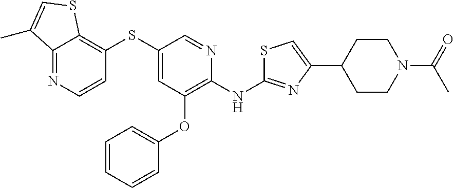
C12=NC=CC(SC3=CC(OC4=CC=CC=C4)=C(NC4=NC(C5CCN(C(=O)C)CC5)=CS4)N=C3)=C1SC=C2C
